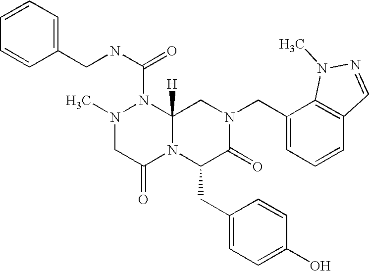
C12=C(C=CC=C1CN1CC3([H])N(C(NCC4=CC=CC=C4)=O)N(C)CC(=O)N3C(CC3=CC=C(O)C=C3)C1=O)C=NN2C
